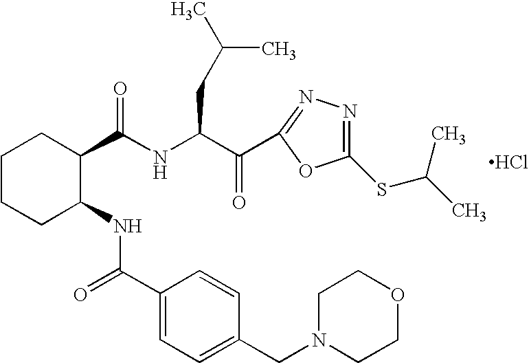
C1CCC(NC(=O)C2=CC=C(CN3CCOCC3)C=C2)C(C(NC(C(C2=NN=C(SC(C)C)O2)=O)CC(C)C)=O)C1.Cl
